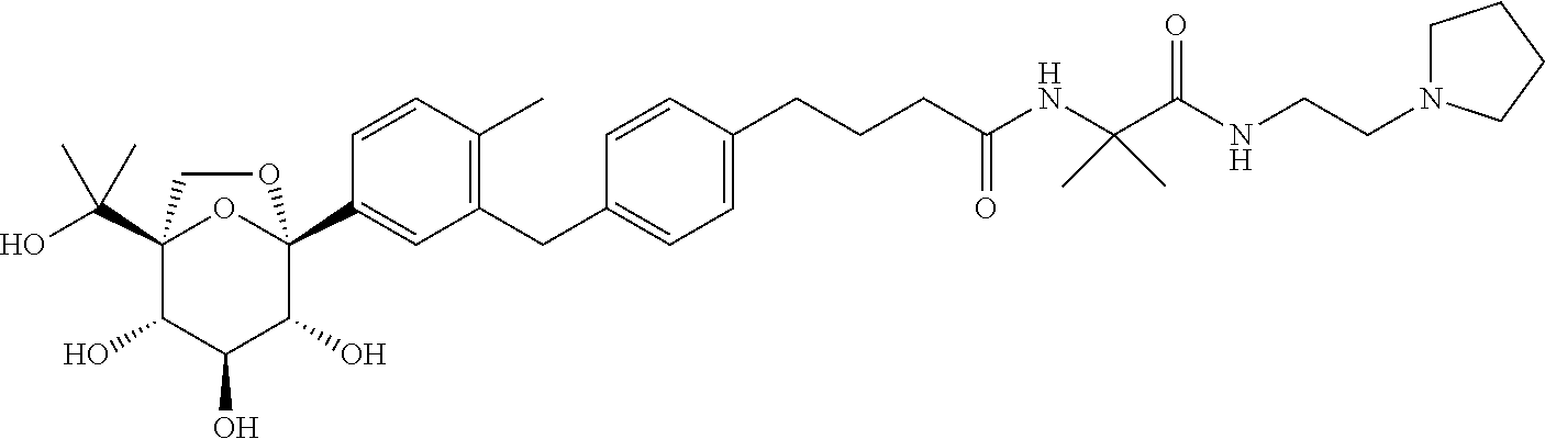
C12(C(O)(C)C)C(O)C(O)C(O)C(C3=CC(CC4=CC=C(CCCC(NC(C(NCCN5CCCC5)=O)(C)C)=O)C=C4)=C(C)C=C3)(O1)OC2
